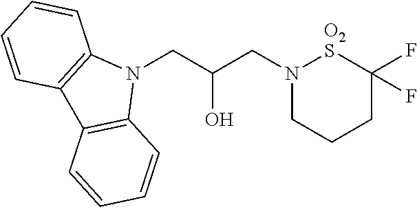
N1(CC(CN2CCCC(F)(F)[O2S]2)O)C2=C(C3=C1C=CC=C3)C=CC=C2
